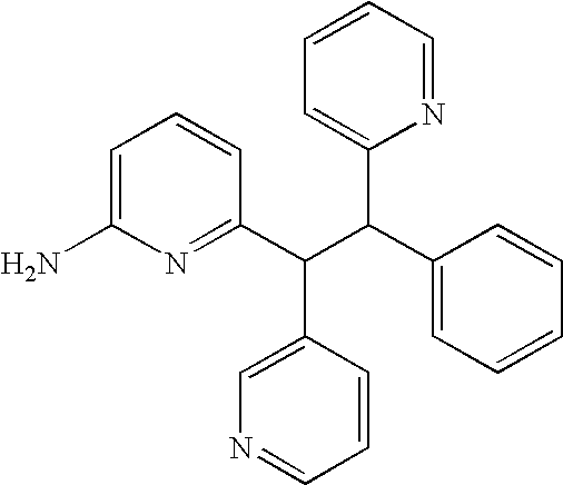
C1=C(N)N=C(C(C(C2=CC=CC=C2)C2=CC=CC=N2)C2=CN=CC=C2)C=C1
